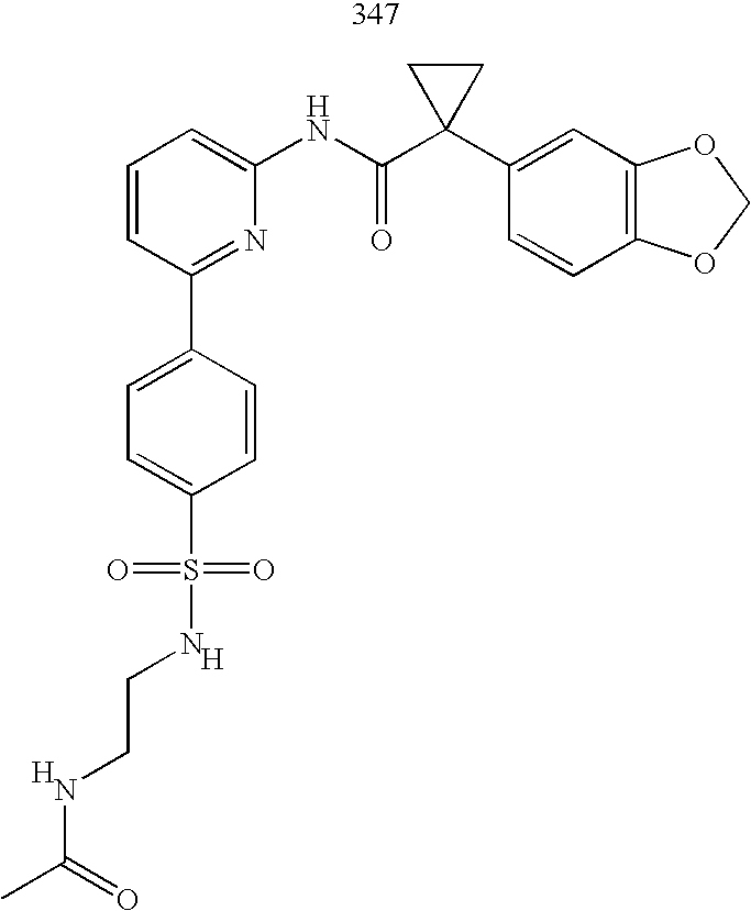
C1=CC=C(NC(C2(C3=CC4=C(C=C3)OCO4)CC2)=O)N=C1C1=CC=C(S(=O)(=O)NCCNC(C)=O)C=C1.[H].[H]
